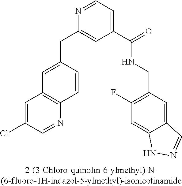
N1=CC=C(C(=O)NCC2=C(F)C=C3C(=C2)C=NN3)C=C1CC1=CC2=C(C=C1)N=CC(Cl)=C2
